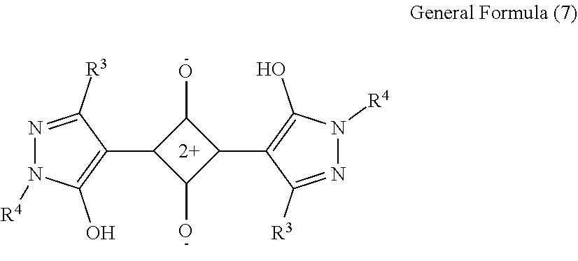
C1(C2=C(O)N([R4])N=C2[R3])C(O)C(C2=C(O)N([R4])N=C2[R3])C1O
